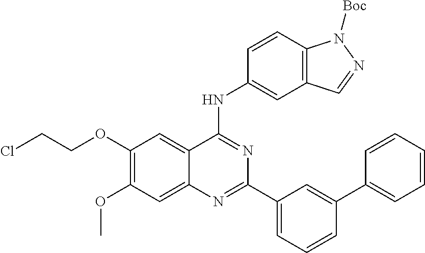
C1(OCCCl)=C(OC)C=C2C(=C1)C(NC1=CC3=C(C=C1)N([Boc])N=C3)=NC(C1=CC=CC(C3=CC=CC=C3)=C1)=N2
